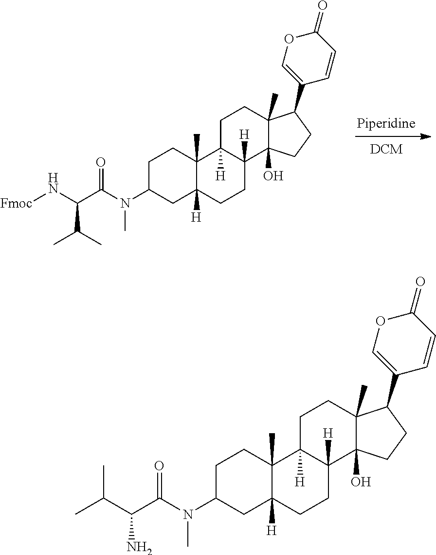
C1C(N(C)C(C(N[Fmoc])C(C)C)=O)CC2([H])C(C)(C1)C1([H])C([H])(CC2)C2(O)C(C)(CC1)C(C1=COC(=O)C=C1)CC2.C1C(N(C)C(C(C(C)C)N)=O)CC2([H])C(C)(C1)C1([H])C([H])(CC2)C2(O)C(C)(CC1)C(C1=COC(=O)C=C1)CC2
